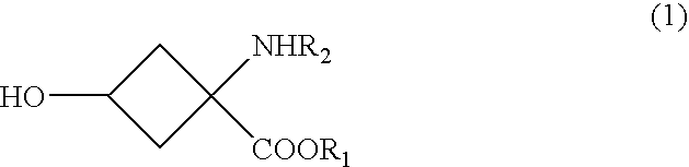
C1C(O)CC1([NHR2])[COOR1]
